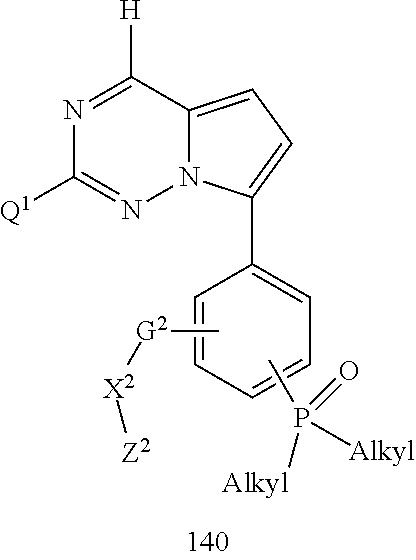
CP(=O)([Alkyl])[Alkyl].C[G2][X2][Z2].C1=C(C2=CC=C3N2N=C([Q1])N=C3[H])C=CC=C1
